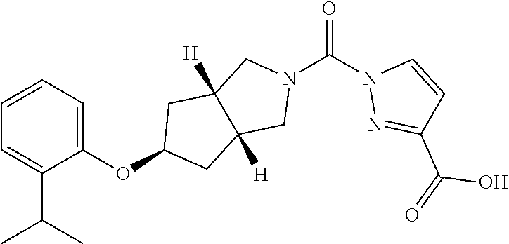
C1=CC=C(C(C)C)C(OC2CC3([H])C([H])(C2)CN(C(N2N=C(C(=O)O)C=C2)=O)C3)=C1
